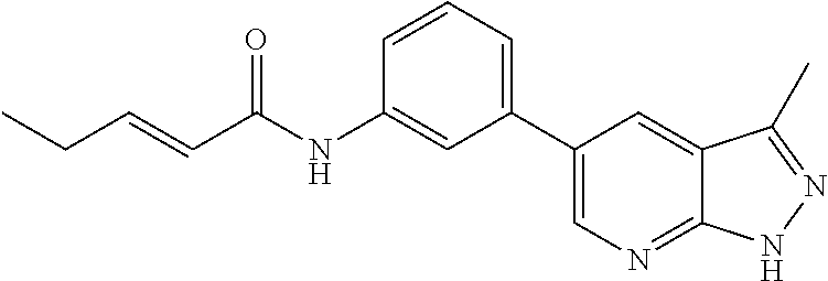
C(=CC(NC1=CC(C2=CN=C3C(=C2)C(C)=NN3)=CC=C1)=O)CC
